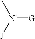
N([G])([J])C
